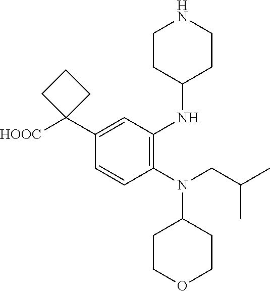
C1(N(CC(C)C)C2CCOCC2)=C(NC2CCNCC2)C=C(C2([HOOC])CCC2)C=C1
